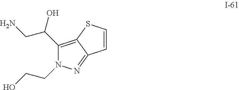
C1(C(CN)O)=C2C(=NN1CCO)C=CS2
